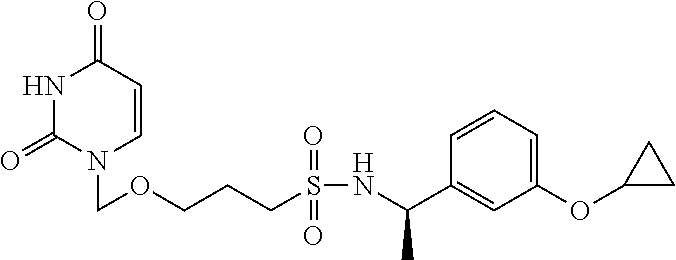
N1C(=O)N(COCCCS(NC(C2=CC(OC3CC3)=CC=C2)C)(=O)=O)C=CC1=O
